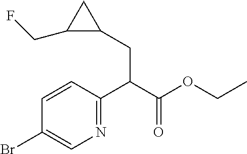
C1=CC(C(C(OCC)=O)CC2C(CF)C2)=NC=C1Br
